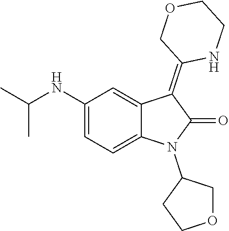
C1(NC(C)C)=CC=C2C(=C1)C(=C1NCCOC1)C(=O)N2C1CCOC1
